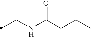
C(NC(CCC)=O)C
